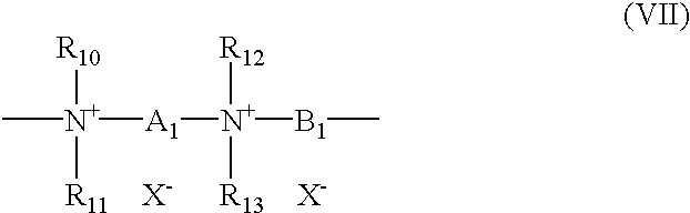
[N+]([A1][N+]([B1]C)([R12])[R13    X-])(C)([R10])[R11    X-]
